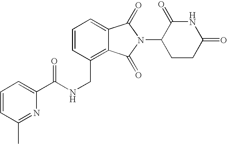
C(C1=C2C(=CC=C1)C(=O)N(C1CCC(=O)NC1=O)C2=O)NC(C1=CC=CC(C)=N1)=O
